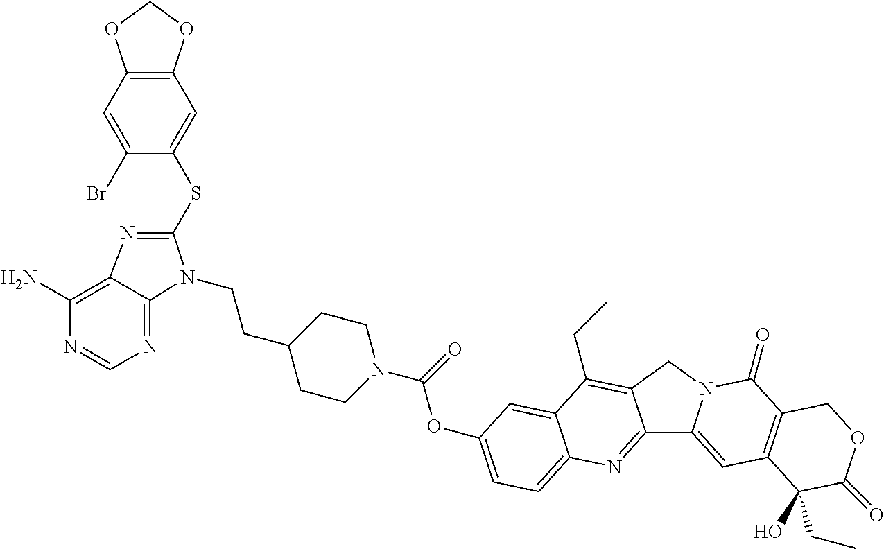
C12=NC3=CC=C(OC(=O)N4CCC(CCN5C(SC6=CC7=C(OCO7)C=C6Br)=NC6=C(N)N=CN=C56)CC4)C=C3C(CC)=C1CN1C2=CC2=C(C1=O)COC(=O)C2(O)CC
